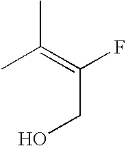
OCC(=C(C)C)F
